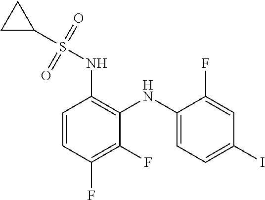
C1(S(NC2=C(NC3=CC=C(I)C=C3F)C(F)=C(F)C=C2)(=O)=O)CC1
